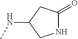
CNC1CNC(=O)C1
